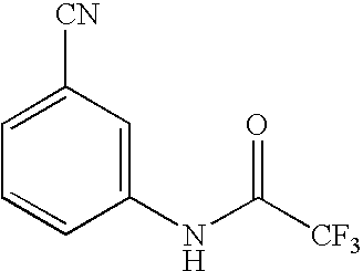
C1(NC([CF3])=O)=CC([CN])=CC=C1
